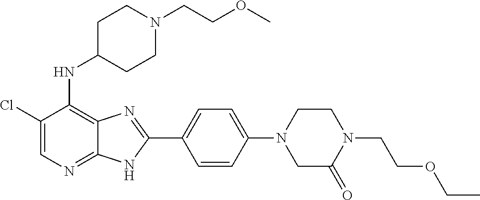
C1(Cl)=CN=C2C(=C1NC1CCN(CCOC)CC1)N=C(C1=CC=C(N3CC(=O)N(CCOCC)CC3)C=C1)N2
